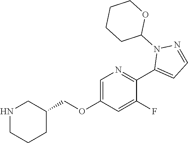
C1=C(OCC2CNCCC2)C=C(F)C(C2=CC=NN2C2OCCCC2)=N1
